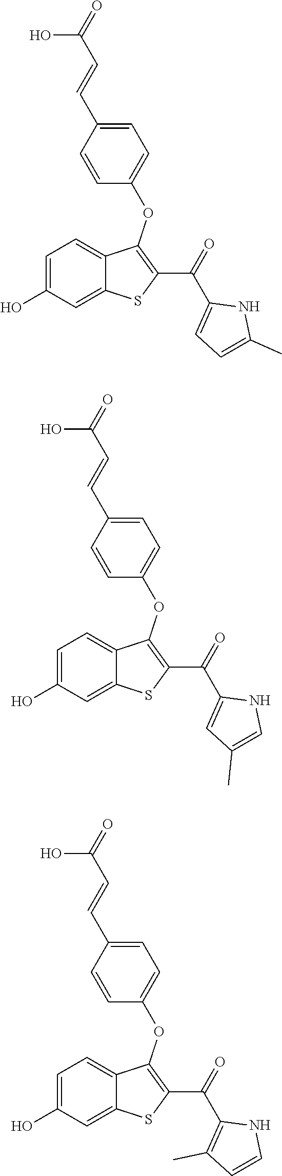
C1=C(O)C=C2C(=C1)C(OC1=CC=C(C=CC(=O)O)C=C1)=C(C(C1=CC=C(C)N1)=O)S2.C1=C(O)C=C2C(=C1)C(OC1=CC=C(C=CC(=O)O)C=C1)=C(C(C1=CC(C)=CN1)=O)S2.C1=C(O)C=C2C(=C1)C(OC1=CC=C(C=CC(=O)O)C=C1)=C(C(C1=C(C)C=CN1)=O)S2
